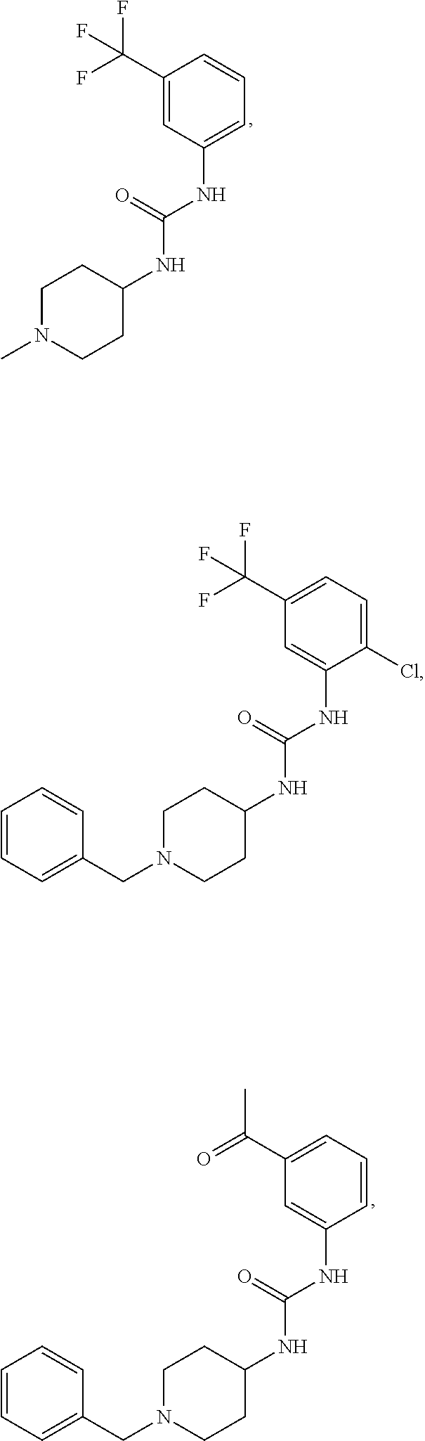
C1(NC(NC2CCN(C)CC2)=O)=CC=CC(C(F)(F)F)=C1.C1(NC(NC2CCN(CC3=CC=CC=C3)CC2)=O)=CC(C(F)(F)F)=CC=C1Cl.C1(NC(NC2CCN(CC3=CC=CC=C3)CC2)=O)=CC(C(=O)C)=CC=C1
